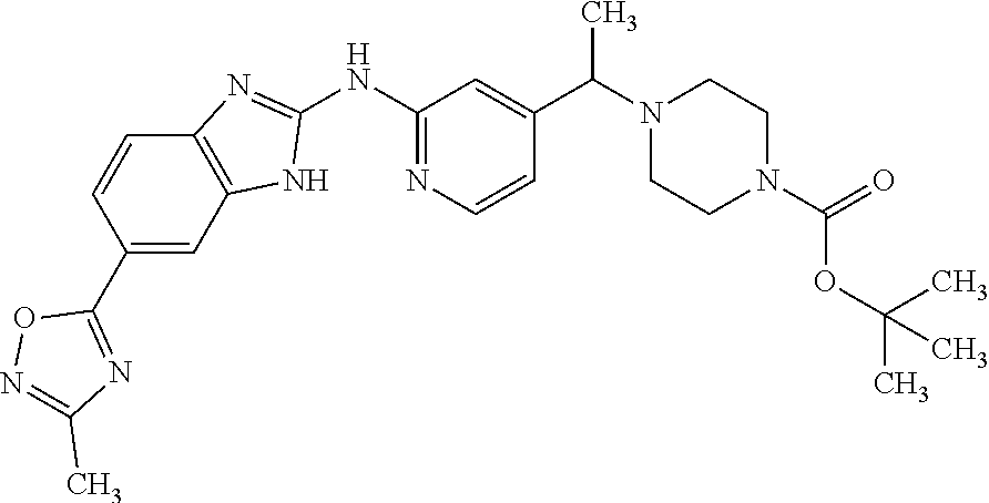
C1(C2=NC(C)=NO2)=CC2=C(C=C1)N=C(NC1=NC=CC(C(N3CCN(C(=O)OC(C)(C)C)CC3)C)=C1)N2
